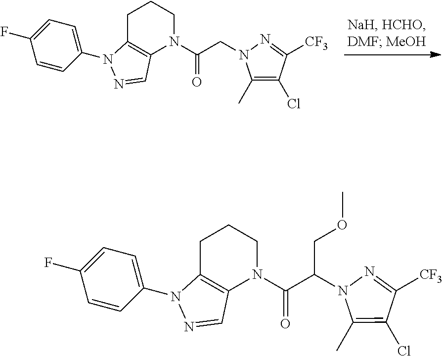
C1=CC(N2C3=C(N(C(CN4C(C)=C(Cl)C([CF3])=N4)=O)CCC3)C=N2)=CC=C1F.C1=CC(N2C3=C(N(C(C(N4C(C)=C(Cl)C([CF3])=N4)COC)=O)CCC3)C=N2)=CC=C1F
